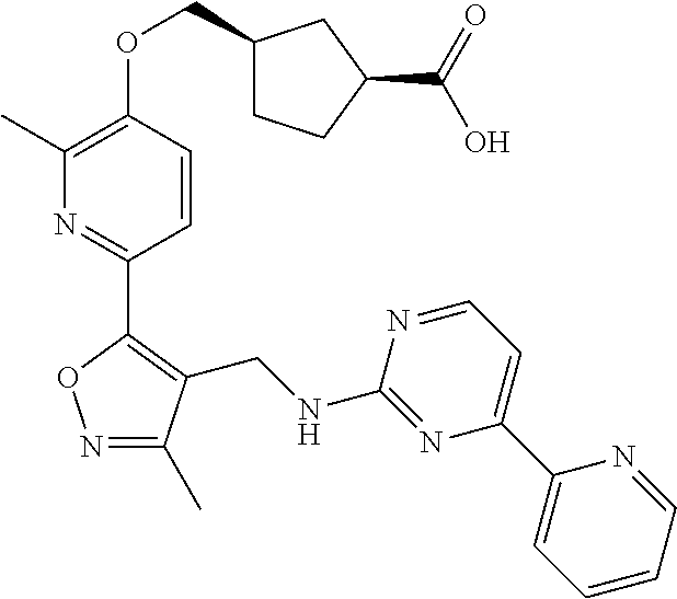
N1=C(C)C(CNC2=NC(C3=CC=CC=N3)=CC=N2)=C(C2=NC(C)=C(OCC3CCC(C(=O)O)C3)C=C2)O1
